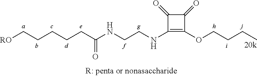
[RO]CCCCCC(NCCNC1=C(OCCCC)C(=O)C1=O)=O
